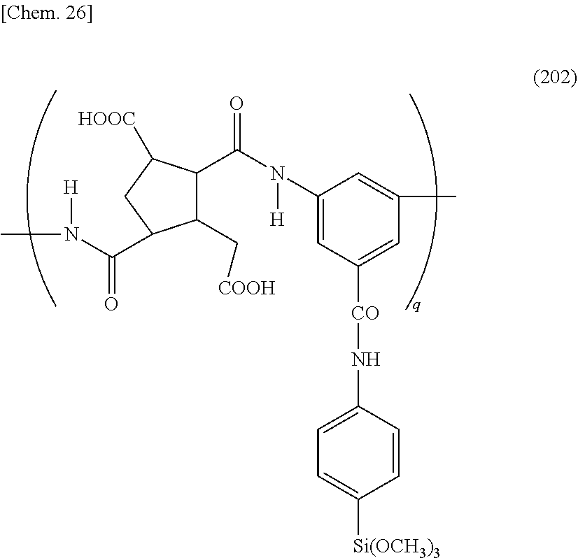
C1(C(N([H])C2=CC([CO]NC3=CC=C([Si(OCH3)3])C=C3)=CC(C)=C2)=O)C(C[COOH])C(C(N([H])C)=O)CC1[HOOC]
